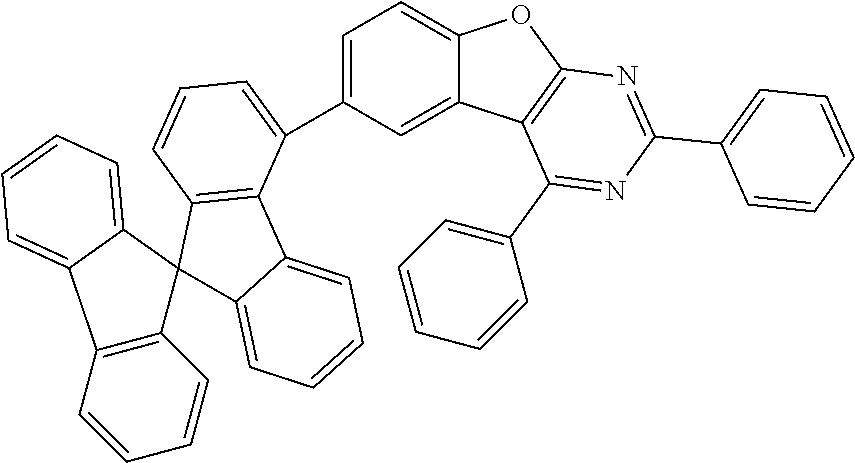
C12=C(C(C3=CC=C4C(=C3)C3=C(O4)N=C(C4=CC=CC=C4)N=C3C3=CC=CC=C3)=CC=C1)C1=CC=CC=C1C21C2=C(C3=CC=CC=C13)C=CC=C2
